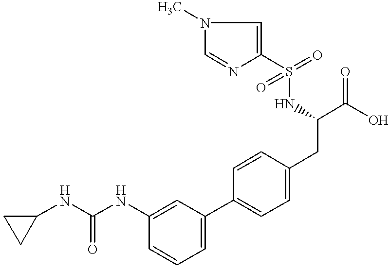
C(NC1=CC(C2=CC=C(CC(NS(C3=CN(C)C=N3)(=O)=O)C(O)=O)C=C2)=CC=C1)(NC1CC1)=O
